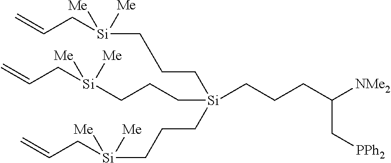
C(C[Si](CCC[Si]([Me])(CC=C)[Me])(CCCC([NMe2])C[PPh2])CCC[Si]([Me])(CC=C)[Me])C[Si]([Me])(CC=C)[Me]
